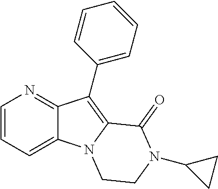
C12=CC=CN=C1C(C1=CC=CC=C1)=C1N2CCN(C2CC2)C1=O
